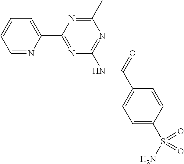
C1=NC(C2=NC(NC(C3=CC=C(S(N)(=O)=O)C=C3)=O)=NC(C)=N2)=CC=C1
